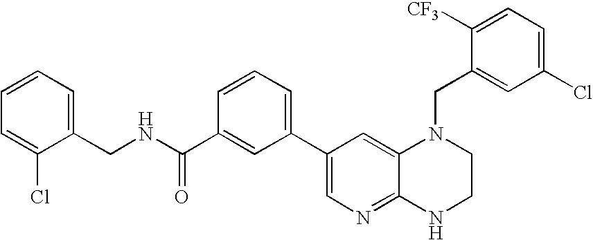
C1(C2=CC=CC(C(NCC3=CC=CC=C3Cl)=O)=C2)=CN=C2C(=C1)N(CC1=CC(Cl)=CC=C1[CF3])CCN2
